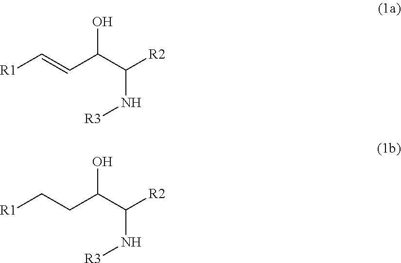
[R1]C=CC(C([R2])N[R3])O.[R1]CCC(C([R2])N[R3])O
